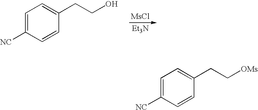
C1=C([NC])C=CC(CCO)=C1.[MsCl].[Et3N].C1=C([NC])C=CC(CC[OMs])=C1
